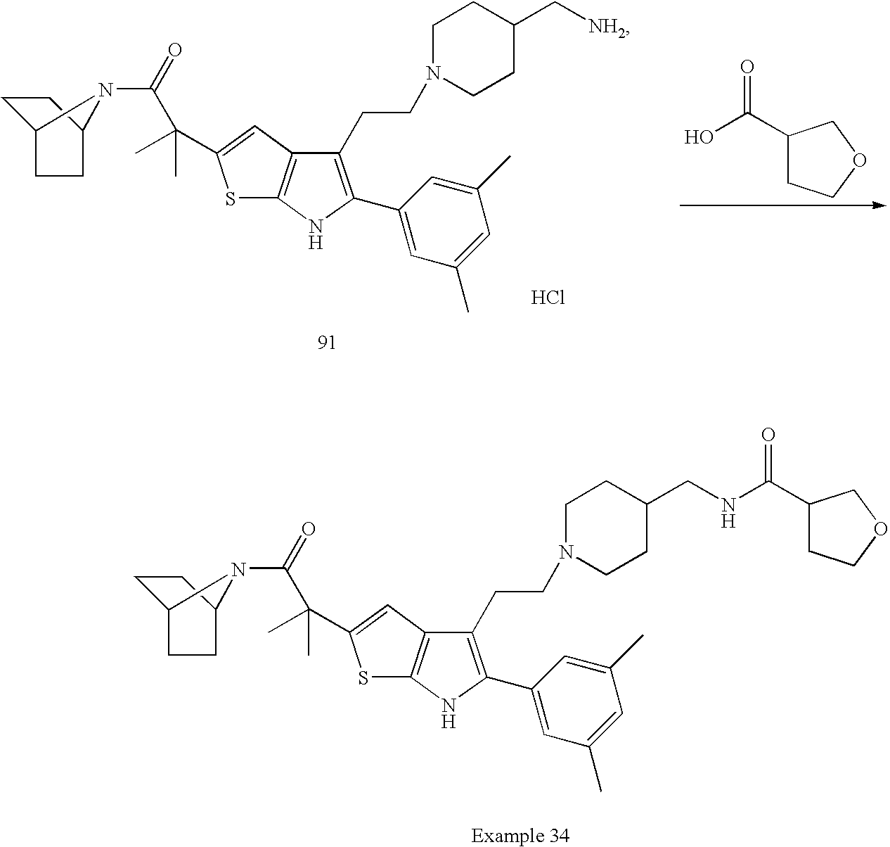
C1C2CCC(C1)N2C(=O)C(C)(C)C1=CC2=C(S1)NC(C1=CC(C)=CC(C)=C1)=C2CCN1CCC(CNC(C2CCOC2)=O)CC1.C1(C(O)=O)CCOC1.C1C2CCC(C1)N2C(=O)C(C)(C)C1=CC2=C(S1)NC(C1=CC(C)=CC(C)=C1)=C2CCN1CCC(C[NH2])CC1.Cl
